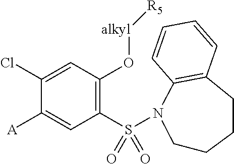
C1(Cl)=CC(O[alkyl][R5])=C(S(=O)(=O)N2CCCCC3=C2C=CC=C3)C=C1[A]
